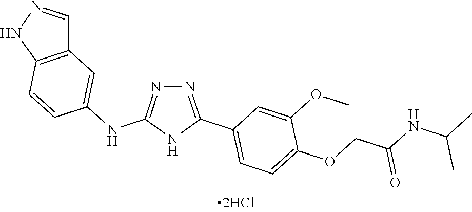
N1=C(NC2=CC3=C(C=C2)NN=C3)NC(C2=CC=C(OCC(NC(C)C)=O)C(OC)=C2)=N1
